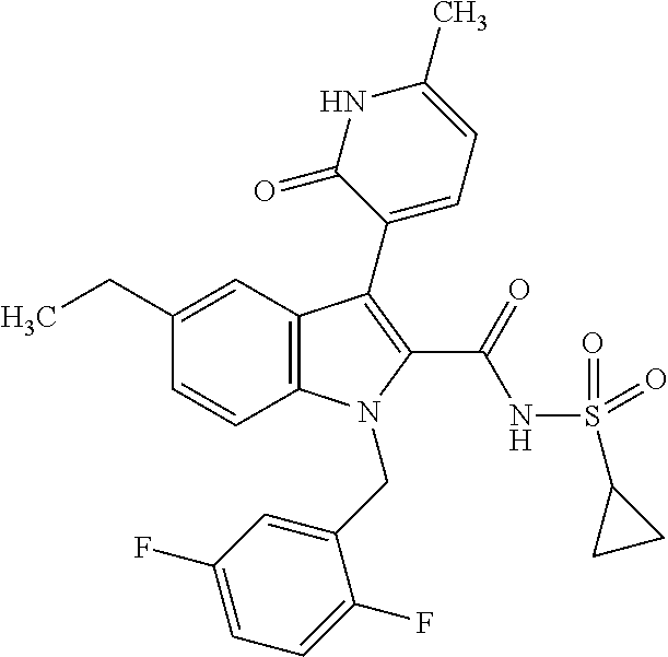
C1(CC)=CC2=C(C=C1)N(CC1=CC(F)=CC=C1F)C(C(NS(C1CC1)(=O)=O)=O)=C2C1=CC=C(C)NC1=O
